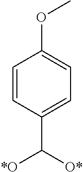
C1=CC(C([O*])[*O])=CC=C1OC
